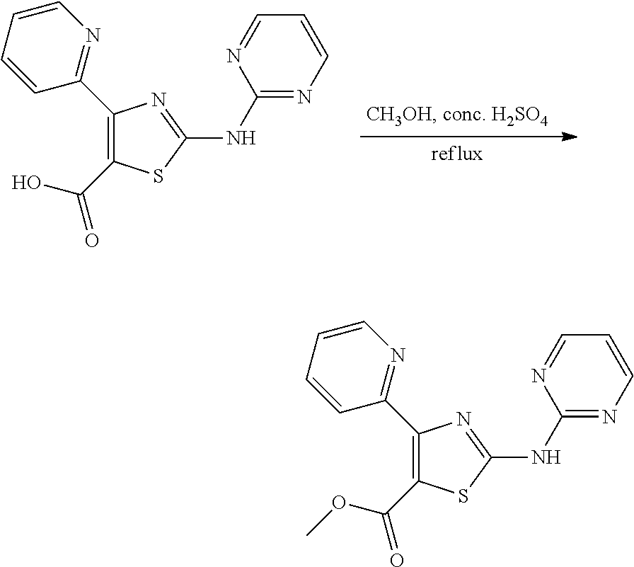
C1(NC2=NC=CC=N2)=NC(C2=NC=CC=C2)=C(C(OC)=O)S1.C1(NC2=NC=CC=N2)=NC(C2=NC=CC=C2)=C(C(O)=O)S1
